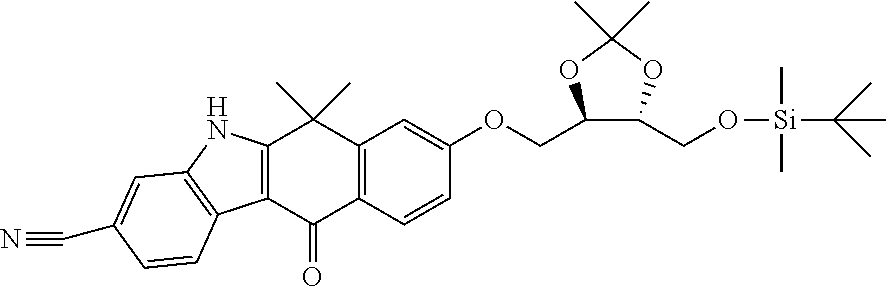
C12=C(C(=O)C3=C(C1(C)C)C=C(OCC1C(CO[Si](C(C)(C)C)(C)C)OC(C)(C)O1)C=C3)C1=C(N2)C=C(C#N)C=C1
